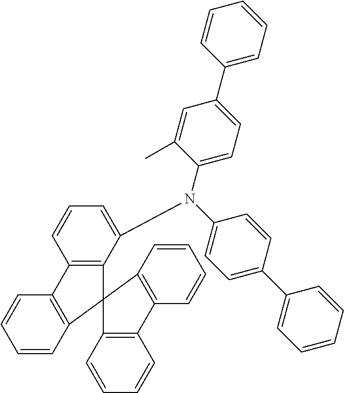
C1=CC2=C(C=C1)C1=C(C(N(C3=CC=C(C4=CC=CC=C4)C=C3)C3=CC=C(C4=CC=CC=C4)C=C3C)=CC=C1)C21C2=C(C=CC=C2)C2=C1C=CC=C2
